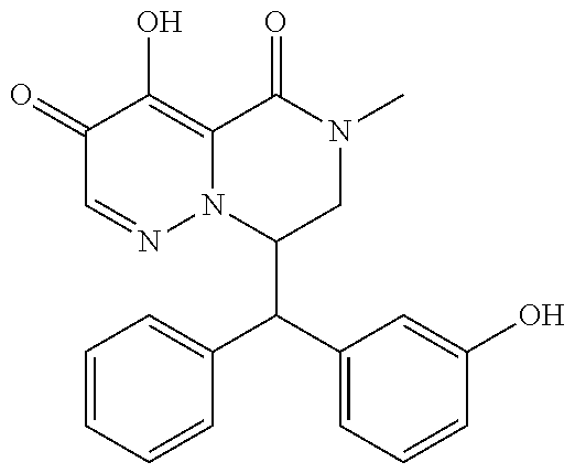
C1(C(C2=CC=CC=C2)C2=CC=CC(O)=C2)CN(C)C(=O)C2=C(O)C(=O)C=NN12
